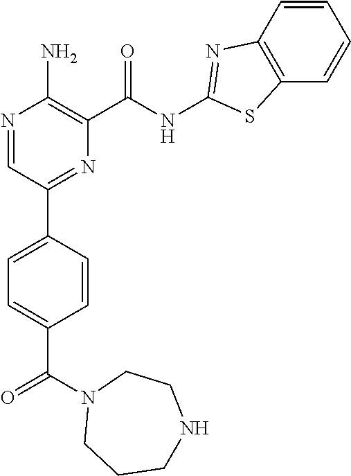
N1=CC(C2=CC=C(C(N3CCCNCC3)=O)C=C2)=NC(C(NC2=NC3=C(C=CC=C3)S2)=O)=C1N
